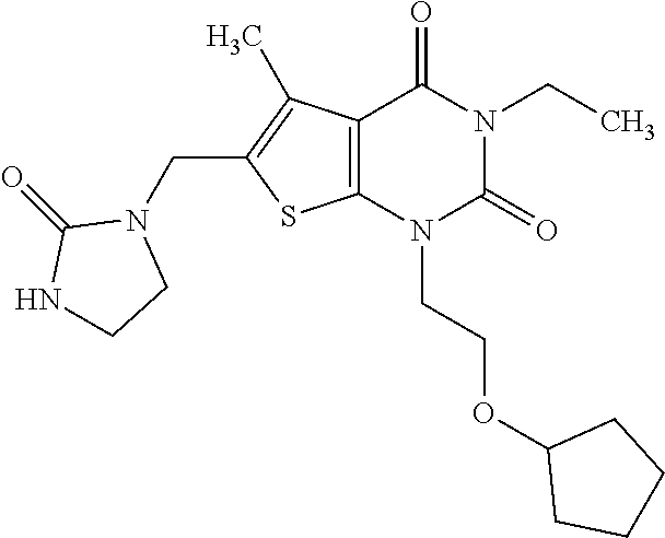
C12=C(N(CCOC3CCCC3)C(=O)N(CC)C1=O)SC(CN1C(=O)NCC1)=C2C
